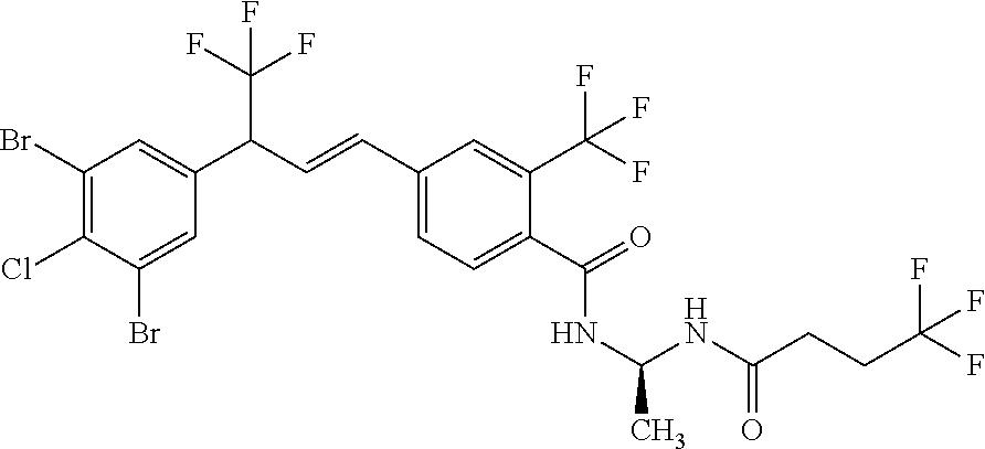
C1(Br)=C(Cl)C(Br)=CC(C(C=CC2=CC=C(C(=O)NC(C)NC(CCC(F)(F)F)=O)C(C(F)(F)F)=C2)C(F)(F)F)=C1
